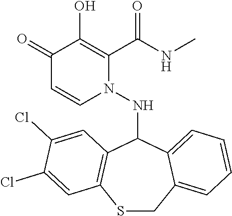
C1(=O)C=CN(NC2C3=C(SCC4=CC=CC=C24)C=C(Cl)C(Cl)=C3)C(C(NC)=O)=C1O
